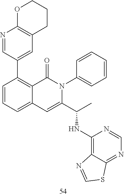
N1=CC(C2=C3C(=CC=C2)C=C(C(C)NC2=C4C(=NC=N2)SC=N4)N(C2=CC=CC=C2)C3=O)=CC2=C1OCCC2
